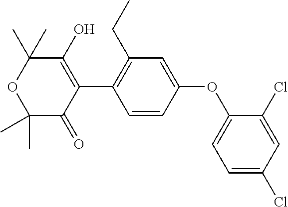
C1=CC(OC2=CC=C(Cl)C=C2Cl)=CC(CC)=C1C1=C(O)C(C)(C)OC(C)(C)C1=O
